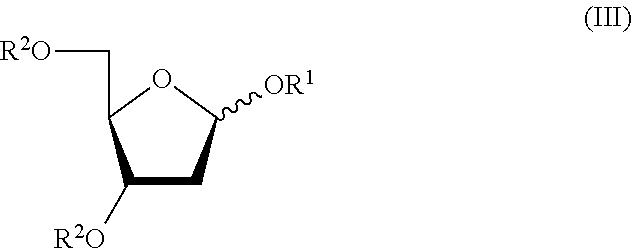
C1([R2O])CC([OR1])OC1C[R2O]
